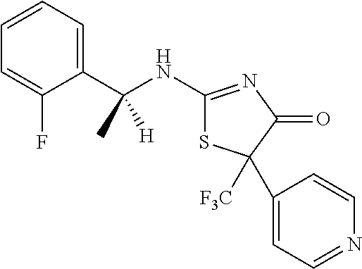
CC(C1=CC=CC=C1F)(NC1=NC(=O)C(C2=CC=NC=C2)([F3C])S1)[H]
